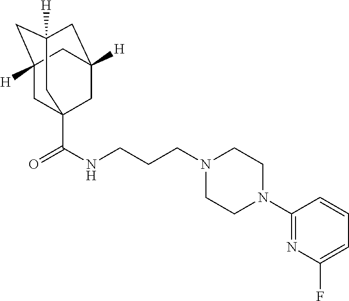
N1(CCCNC(=O)C23CC4([H])CC([H])(CC([H])(C2)C4)C3)CCN(C2=NC(F)=CC=C2)CC1
